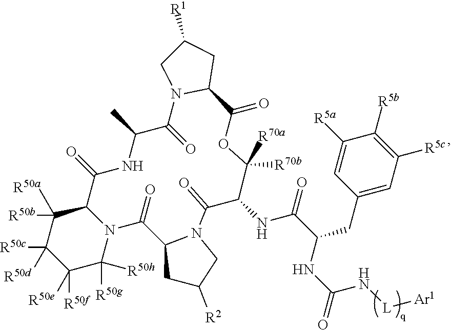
C1(CC(NC(=O)N[L][Ar1])C(=O)NC2C(=O)N3CC([R2])CC3C(=O)N3C(C(=O)NC(C)C(=O)N4C(C(=O)OC2([R70a])[R70b])CC([R1])C4)C([R50a])([R50b])C([R50c])([R50d])C([R50e])([R50f])C3([R50g])[R50h])=CC([R5c])=C([R5b])C([R5a])=C1
